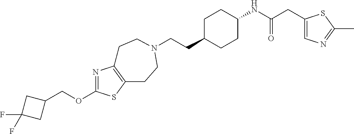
C(CC1CCC(NC(CC2=CN=C(C)S2)=O)CC1)N1CCC2=C(N=C(OCC3CC(F)(F)C3)S2)CC1
